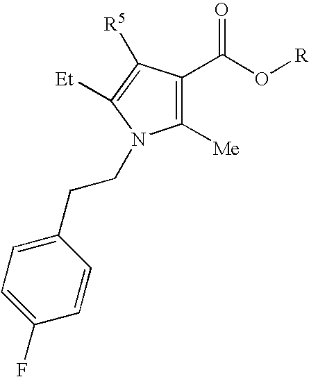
C1([Me])=C(C(O[R])=O)C([R5])=C([Et])N1CCC1=CC=C(F)C=C1
